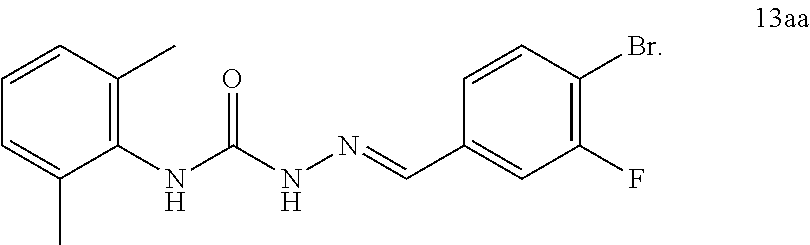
CC1=C(NC(NN=CC2=CC(F)=C(Br)C=C2)=O)C(C)=CC=C1
